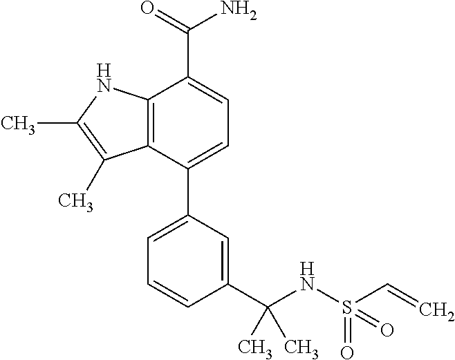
C12=C(C(C3=CC=CC(C(NS(C=C)(=O)=O)(C)C)=C3)=CC=C1C(=O)N)C(C)=C(C)N2
